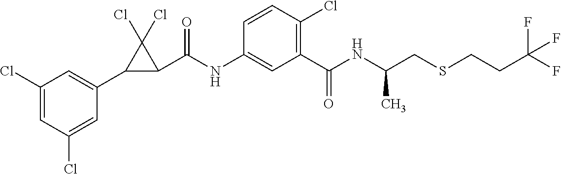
C1(Cl)=CC(Cl)=CC(C2C(C(NC3=CC(C(NC(CSCCC(F)(F)F)C)=O)=C(Cl)C=C3)=O)C2(Cl)Cl)=C1
